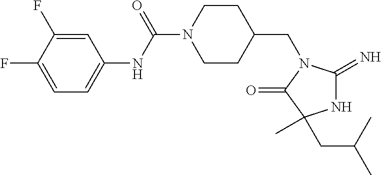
C1(F)=CC(NC(=O)N2CCC(CN3C(=O)C(C)(CC(C)C)NC3=N)CC2)=CC=C1F
